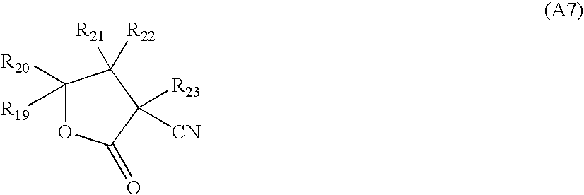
C1([R19])([R20])OC(=O)C([R23])([CN])C1([R21])[R22]
